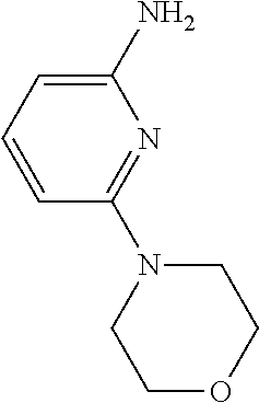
C1=C(N)N=C(N2CCOCC2)C=C1
